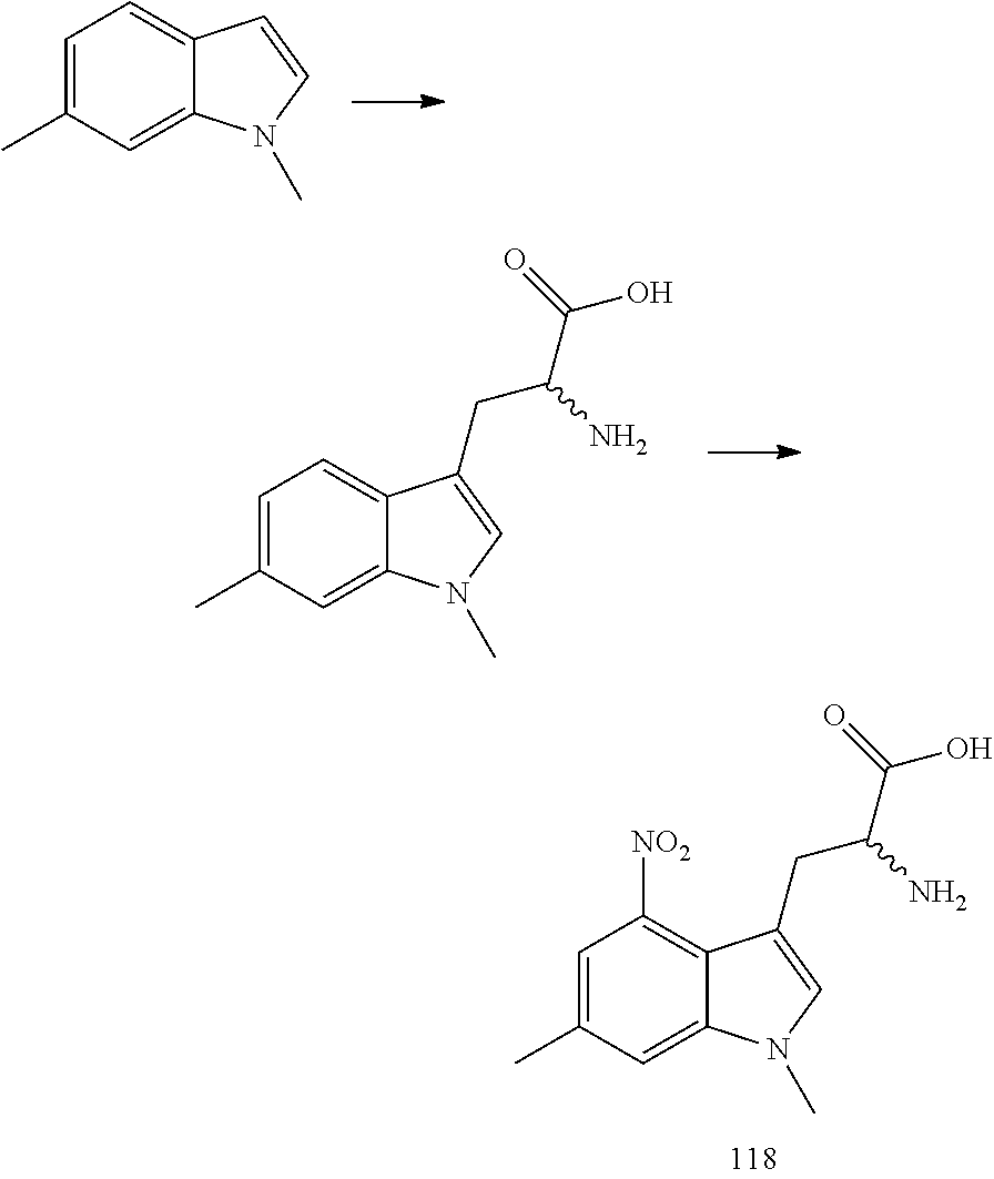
C1=C(C)C=C2C(=C1)C=CN2C.C1=C(C)C=C2C(=C1)C(CC(C(=O)O)N)=CN2C.C1=C(C)C=C2C(=C1[NO2])C(CC(C(=O)O)N)=CN2C
